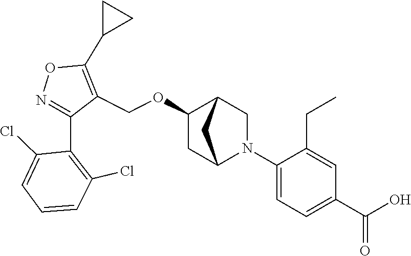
N1=C(C2=C(Cl)C=CC=C2Cl)C(COC2CC3N(C4=CC=C(C(O)=O)C=C4CC)CC2C3)=C(C2CC2)O1
